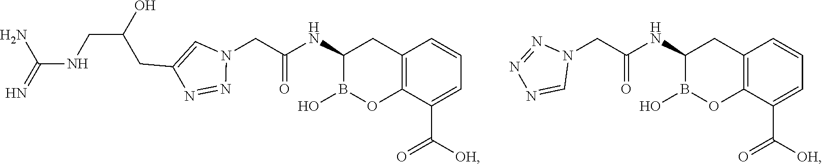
C12=C(C(C(=O)[OH])=CC=C1)OB(O)C(NC(CN1C=C(CC(CNC(=N)N)O)N=N1)=O)C2.C12=C(C(C(=O)[OH])=CC=C1)OB(O)C(NC(CN1N=NN=C1)=O)C2
